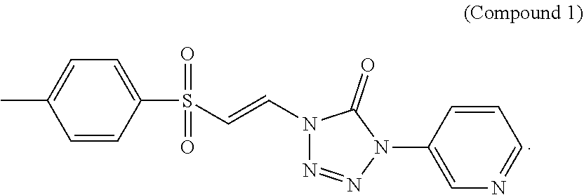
C1=CC(S(C=CN2N=NN(C3=CN=CC=C3)C2=O)(=O)=O)=CC=C1C
